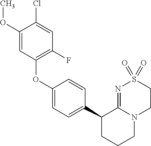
C1(OC2=C(F)C=C(Cl)C(OC)=C2)=CC=C(C2CCCN3C2=NS(=O)(=O)CC3)C=C1
